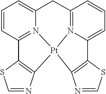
C1=NC2=C(S1)C1=CC=CC3=N1[Pt]21C2=C(SC=N2)C2=N1C(=CC=C2)C3
